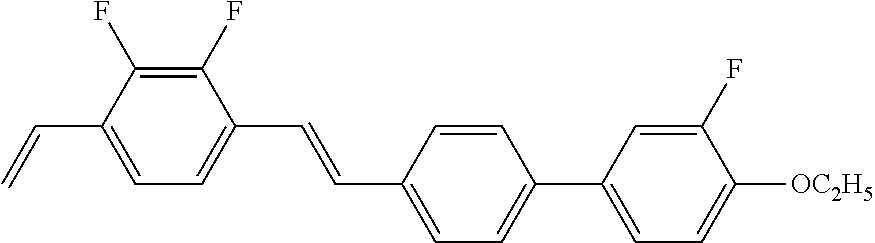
C1(F)=C(F)C(C=C)=CC=C1C=CC1=CC=C(C2=CC=C([OC2H5])C(F)=C2)C=C1
